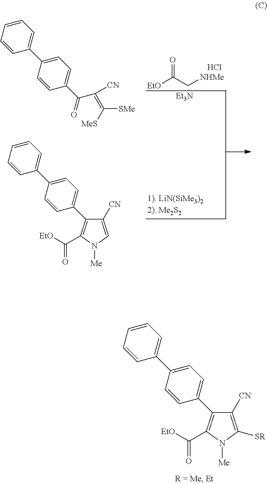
C1=CC=CC(C2=CC=C(C3=C(C(=O)[EtO])N([Me])C([SR])=C3[CN])C=C2)=C1.[EtO]C(=O)C[NHMe].Cl.[Et3N].C1=CC=CC(C2=CC=C(C(=O)C([CN])=C([SMe])[MeS])C=C2)=C1.C1=CC=CC(C2=CC=C(C3=C(C(=O)[EtO])N([Me])C=C3[CN])C=C2)=C1
